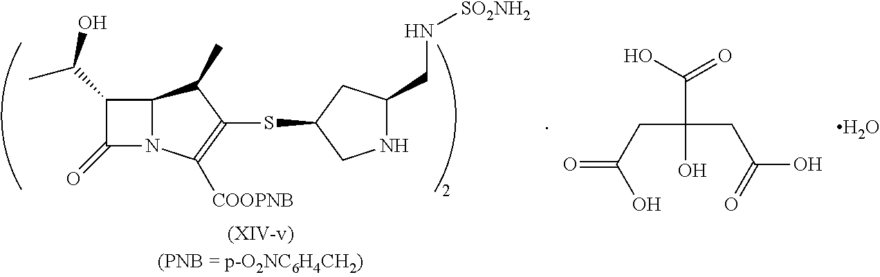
C1(C(O)C)C(=O)N2C1C(C)C(SC1CC(CN[SO2NH2])NC1)=C2[COOPNB].O.C(C(CC(=O)O)(CC(O)=O)O)(O)=O
